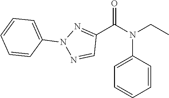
C1=CC(N(C(C2=NN(C3=CC=CC=C3)N=C2)=O)CC)=CC=C1
